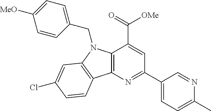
C12=C(N=C(C3=CC=C(C)N=C3)C=C1C(=O)[OMe])C1=C(N2CC2=CC=C([MeO])C=C2)C=C(Cl)C=C1
